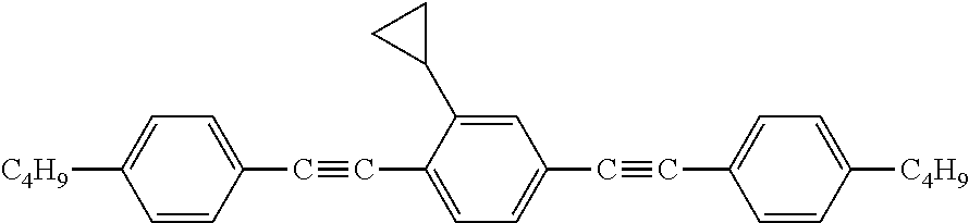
C1=CC(C#CC2=CC=C(C#CC3=CC=C([C4H9])C=C3)C=C2C2CC2)=CC=C1[C4H9]
